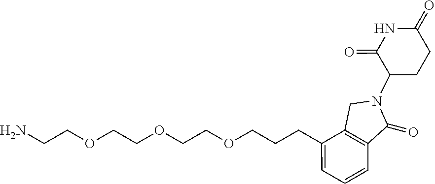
NCCOCCOCCOCCCC1=CC=CC2=C1CN(C1CCC(=O)NC1=O)C2=O
